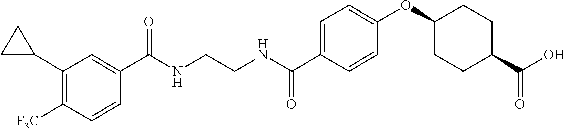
C(NCCNC(C1=CC=C(OC2CCC(C(=O)O)CC2)C=C1)=O)(=O)C1=CC(C2CC2)=C([F3C])C=C1
